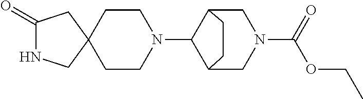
C1(=O)NCC2(C1)CCN(C1C3CN(C(OCC)=O)CC1CC3)CC2
